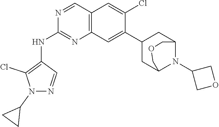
C12=C(C=C(C3CC4N(C5COC5)C(C3)COC4)C(Cl)=C1)N=C(NC1=C(Cl)N(C3CC3)N=C1)N=C2
